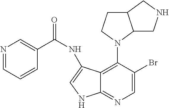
C1=C(Br)C(N2C3C(CC2)CNC3)=C2C(=N1)NC=C2NC(C1=CN=CC=C1)=O
